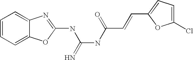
C1=CC=C2C(=C1)OC(NC(NC(C=CC1=CC=C(Cl)O1)=O)=N)=N2
